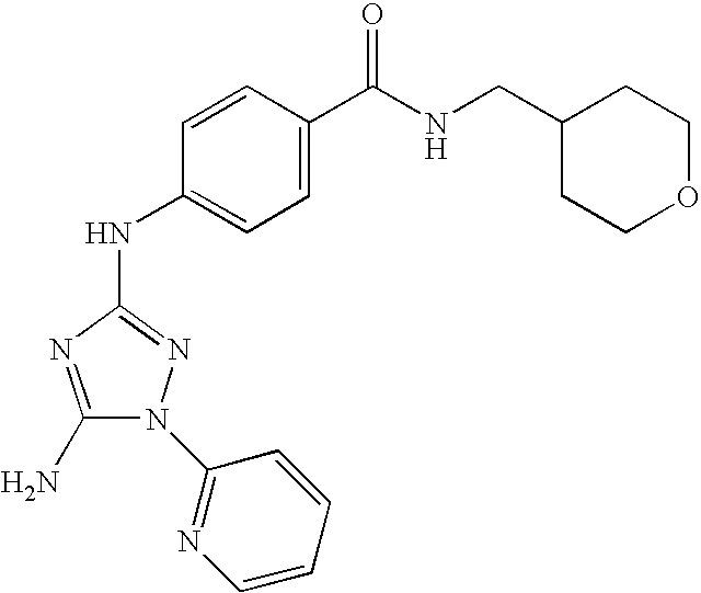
C1(N)=NC(NC2=CC=C(C(NCC3CCOCC3)=O)C=C2)=NN1C1=NC=CC=C1
